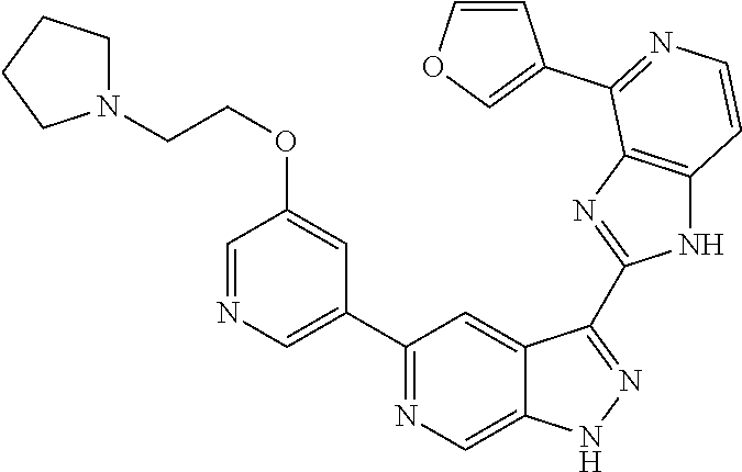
C1(C2=NC=C3C(=C2)C(C2=NC4=C(N2)C=CN=C4C2=COC=C2)=NN3)=CN=CC(OCCN2CCCC2)=C1
